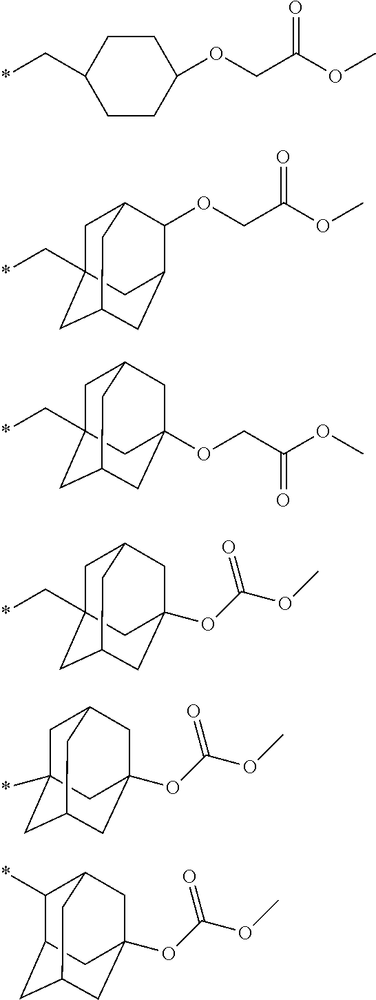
C1CC(C*)CCC1OCC(OC)=O.C(*)C12CC3C(OCC(OC)=O)C(CC(C1)C3)C2.C(*)C12CC3CC(OCC(OC)=O)(CC(C1)C3)C2.C(*)C12CC3CC(OC(OC)=O)(CC(C1)C3)C2.*C12CC3CC(OC(OC)=O)(CC(C1)C3)C2.C1(*)C2CC3CC(OC(OC)=O)(CC1C3)C2
